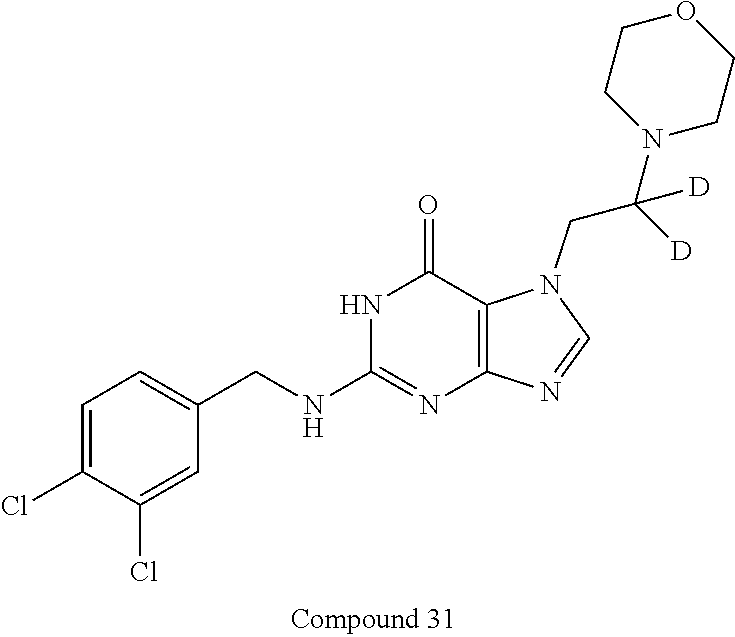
C1=C(Cl)C(Cl)=CC(CNC2=NC3=C(C(=O)N2)N(CC([D])(N2CCOCC2)[D])C=N3)=C1
